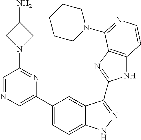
C1(C2=CN=CC(N3CC(N)C3)=N2)=CC=C2C(=C1)C(C1=NC3=C(N1)C=CN=C3N1CCCCC1)=NN2
